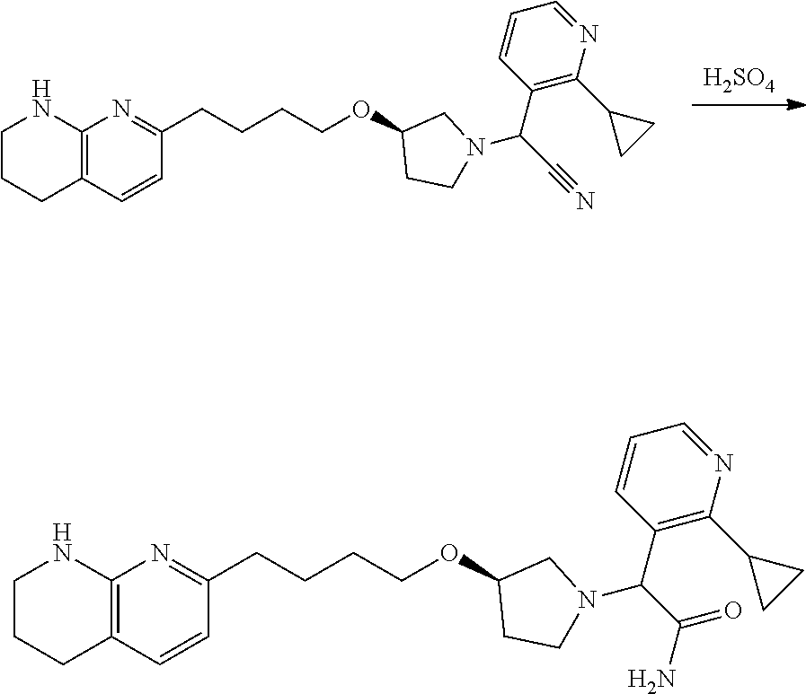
[H2SO4].C12=C(C=CC(CCCCOC3CCN(C(C#N)C4=C(C5CC5)N=CC=C4)C3)=N1)CCCN2.C12=C(C=CC(CCCCOC3CCN(C(C(N)=O)C4=C(C5CC5)N=CC=C4)C3)=N1)CCCN2
